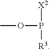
COP([X2])[R3]
